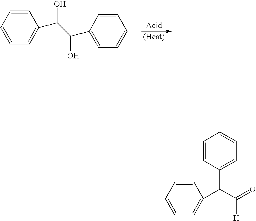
C1=CC=CC=C1C(C(C1=CC=CC=C1)O)O.C1=CC=C(C(C(=O)[H])C2=CC=CC=C2)C=C1
